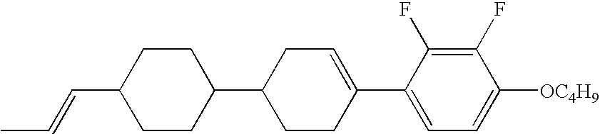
C1(F)=C(F)C(C2=CCC(C3CCC(C=CC)CC3)CC2)=CC=C1[OC4H9]
